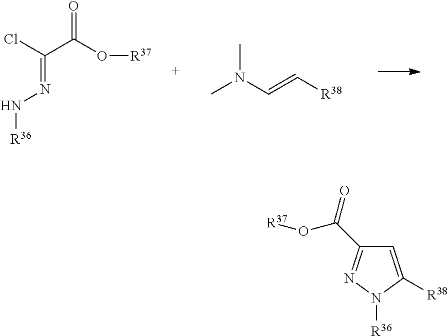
C(=NN[R36])(C(O[R37])=O)Cl.CN(C=C[R38])C.C1(C(=O)O[R37])=NN([R36])C([R38])=C1
